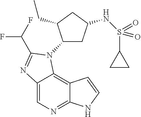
C12=NC=C3C(=C1C=CN2)N(C1CC(NS(C2CC2)(=O)=O)CC1CC)C(C(F)F)=N3
